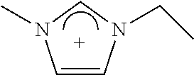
C1=CN(CC)CN1C
